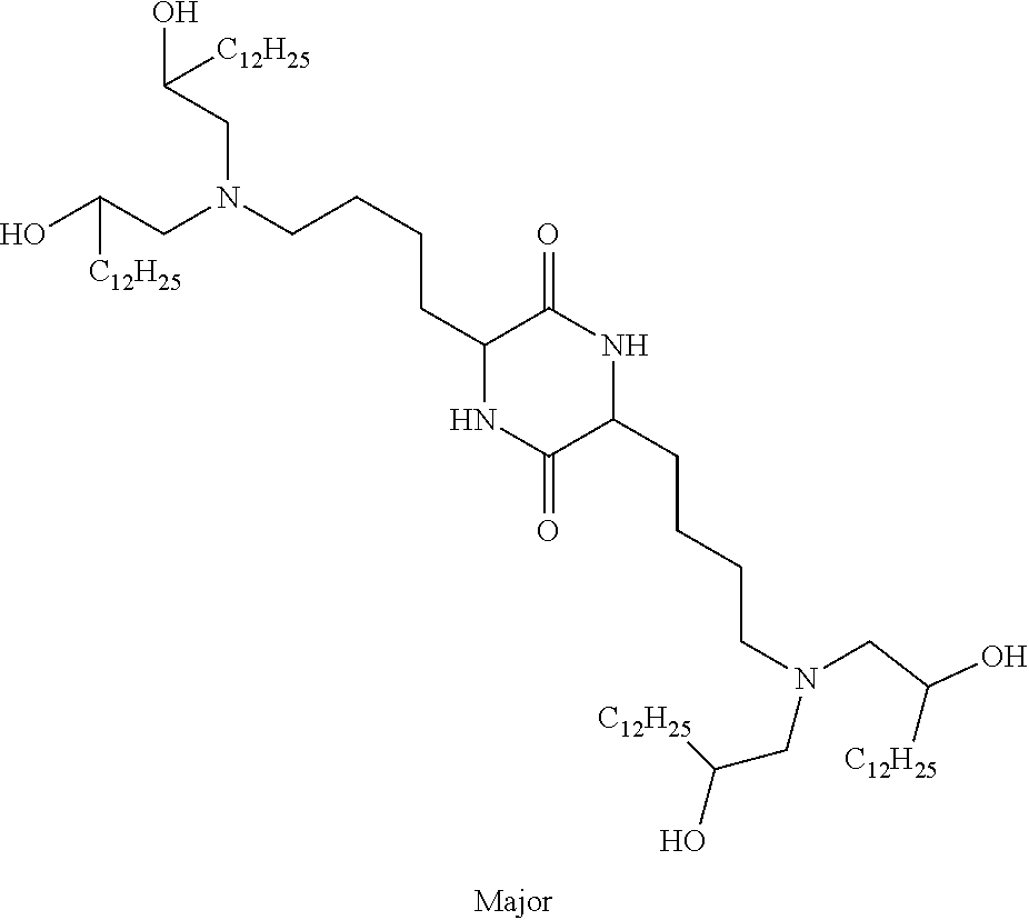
OC(CN(CCCCC1NC(=O)C(CCCCN(CC(O)[C12H25])CC([C12H25])O)NC1=O)CC(O)[C12H25])[C12H25]
